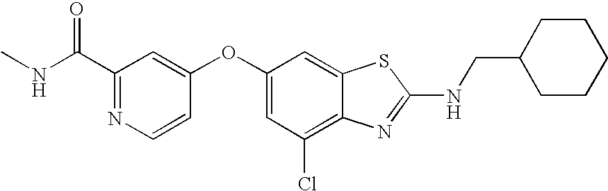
CNC(C1=NC=CC(OC2=CC(Cl)=C3C(=C2)SC(NCC2CCCCC2)=N3)=C1)=O
